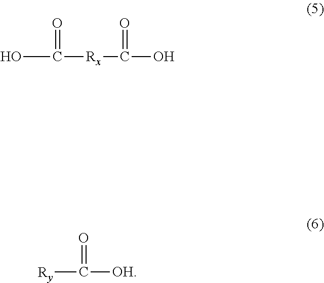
OC([Rx]C(O)=O)=O.[Ry]C(=O)[OH]
